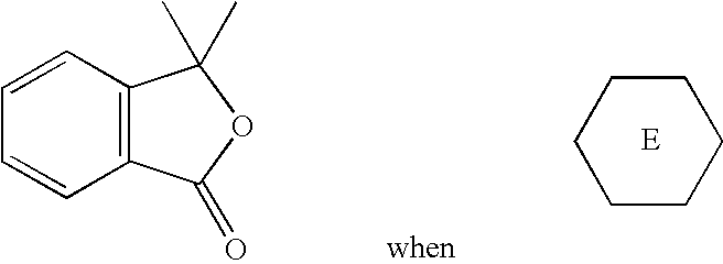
C1=CC2=C(C=C1)C(=O)OC2(C)C.C1CCCCC1
